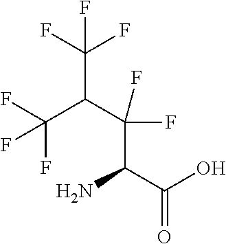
C(C(C(F)(F)F)C(C(C(=O)O)N)(F)F)(F)(F)F
